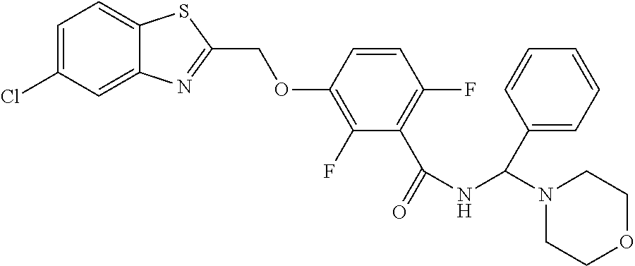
C12=CC(Cl)=CC=C1SC(COC1=C(F)C(C(=O)NC(N3CCOCC3)C3=CC=CC=C3)=C(F)C=C1)=N2
